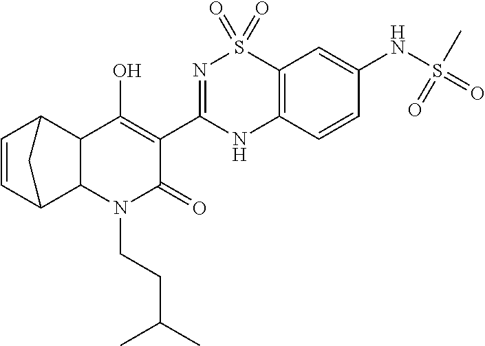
C1=CC2C3C(C1C2)C(O)=C(C1=NS(=O)(=O)C2=C(N1)C=CC(NS(=O)(C)=O)=C2)C(=O)N3CCC(C)C
